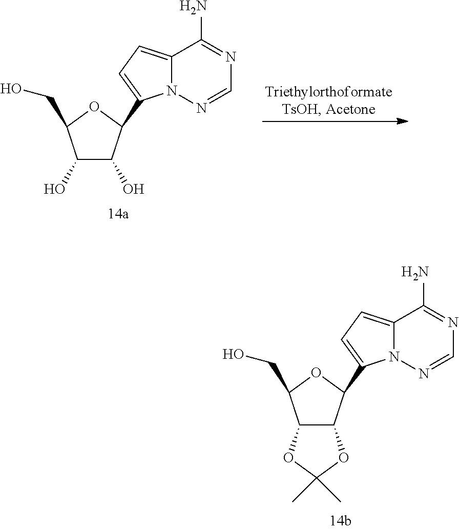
C1(O)C(O)C(C2=CC=C3N2N=CN=C3N)OC1CO.C12C(C(C3=CC=C4N3N=CN=C4N)OC1CO)OC(C)(C)O2
